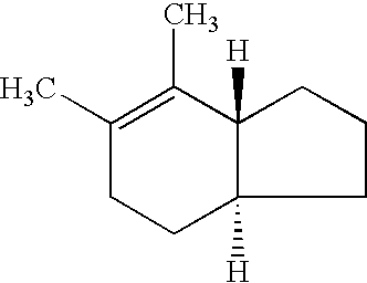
C12([H])C([H])(CCC(C)=C1C)CCC2
